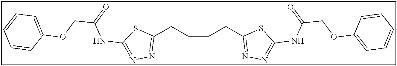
C(CCC1=NN=C(NC(COC2=CC=CC=C2)=O)S1)CC1=NN=C(NC(COC2=CC=CC=C2)=O)S1
